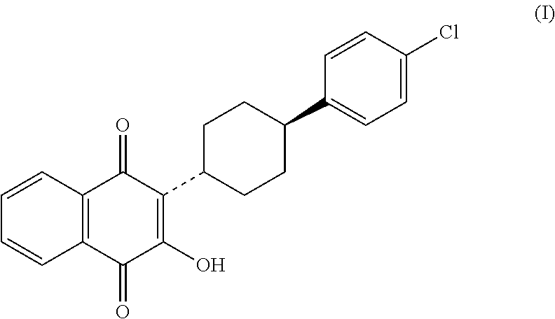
C1=CC2=C(C=C1)C(=O)C(O)=C(C1CCC(C3=CC=C(Cl)C=C3)CC1)C2=O
